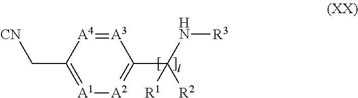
[A3]1=[A4]C(C[CN])=[A1][A2]=C1C(N[R3])([R2])[R1]
